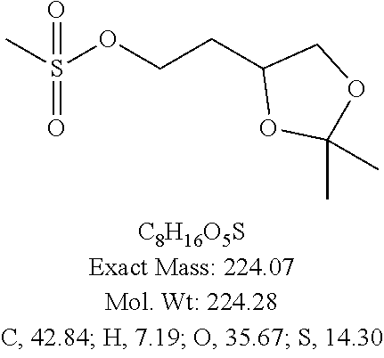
CS(OCCC1OC(C)(C)OC1)(=O)=O
